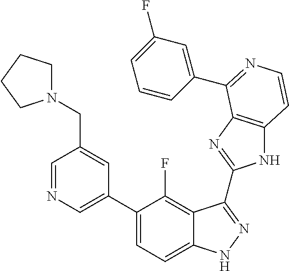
C1=C(C2=CC=C3C(=C2F)C(C2=NC4=C(N2)C=CN=C4C2=CC(F)=CC=C2)=NN3)C=C(CN2CCCC2)C=N1
